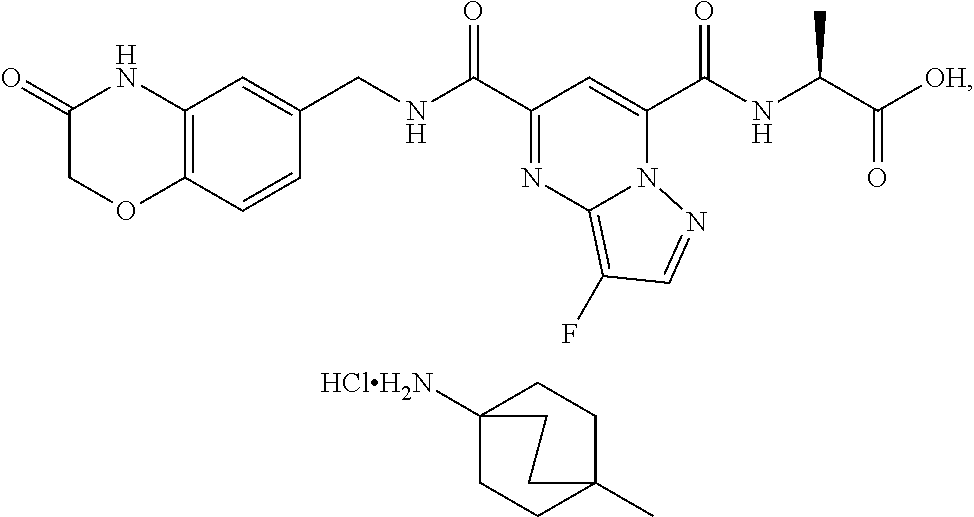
C12=C(C=CC(CNC(C3=NC4=C(F)C=NN4C(C(NC(C(=O)[OH])C)=O)=C3)=O)=C1)OCC(=O)N2.C12([HClH2N])CCC(C)(CC1)CC2
